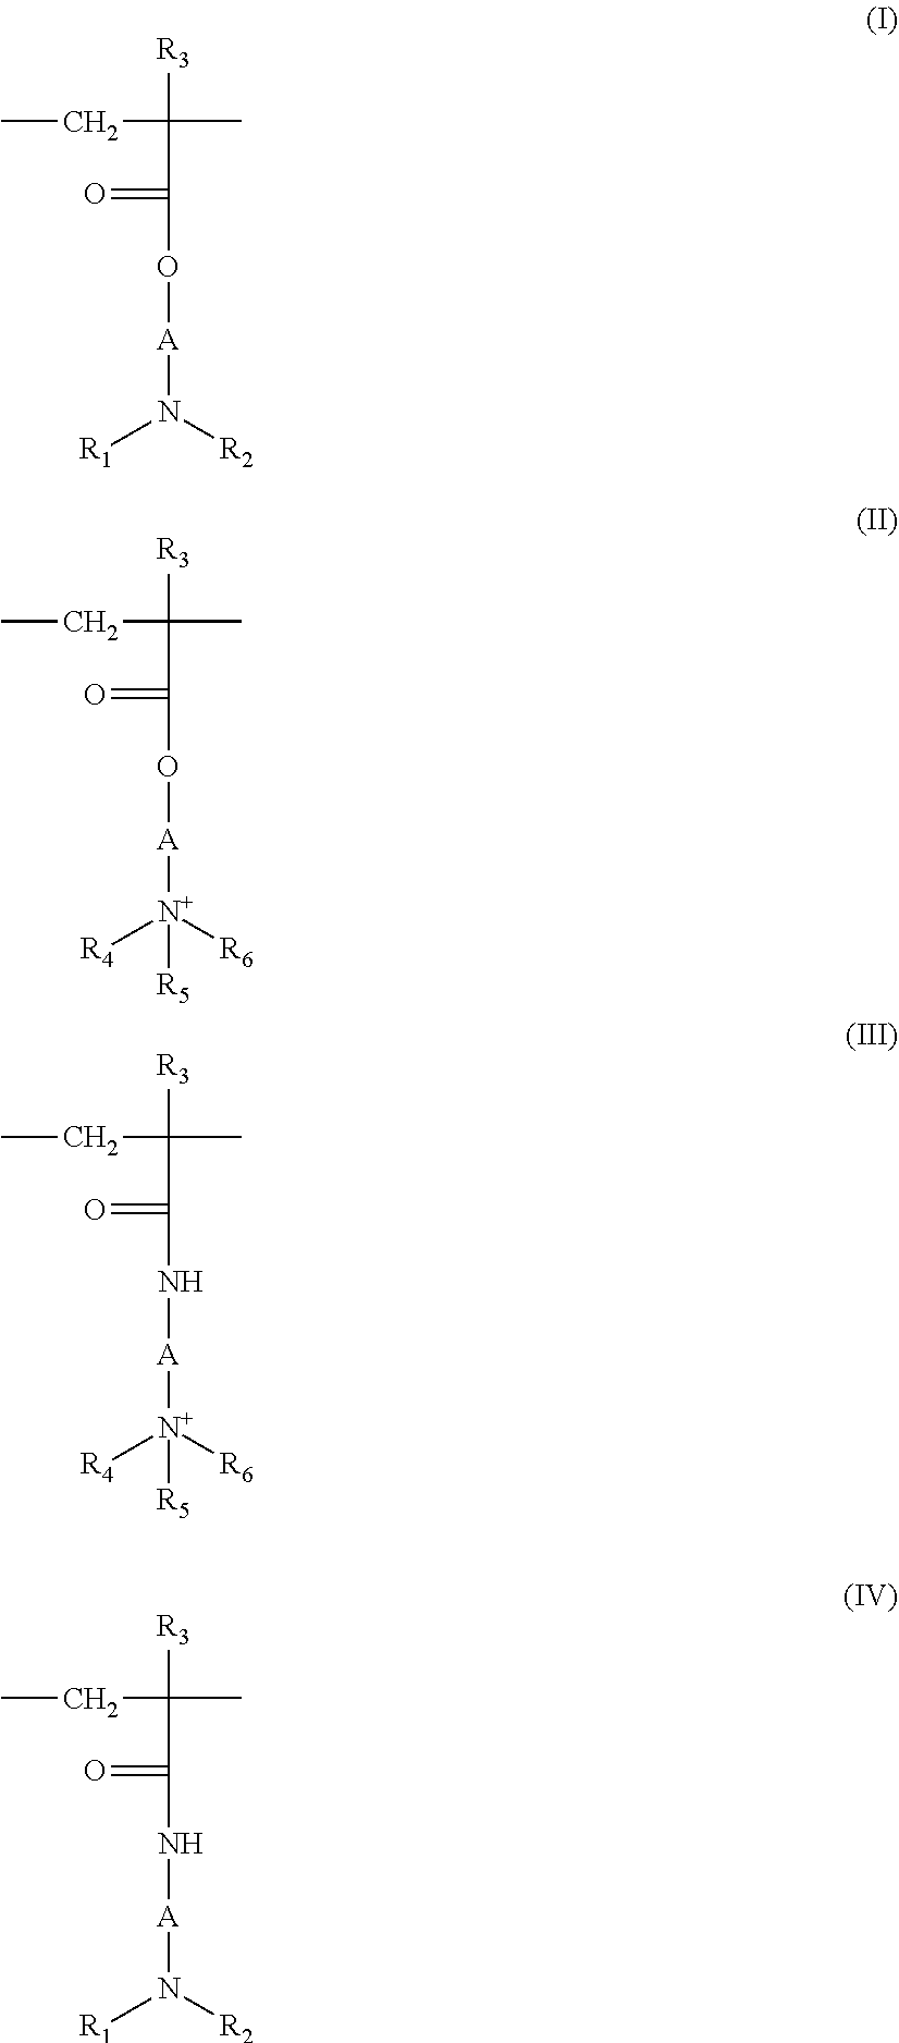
CCC([R3])(C)C(O[A]N([R1])[R2])=O.CCC([R3])(C)C(O[A][N+]([R4])([R6])[R5])=O.CCC([R3])(C)C(N[A][N+]([R4])([R6])[R5])=O.CCC([R3])(C)C(N[A]N([R1])[R2])=O
